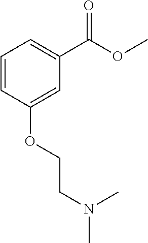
COC(C1=CC=CC(OCCN(C)C)=C1)=O
